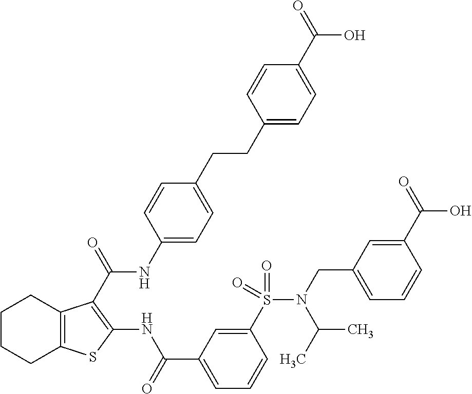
C1CCC2=C(C1)C(C(=O)NC1=CC=C(CCC3=CC=C(C(=O)O)C=C3)C=C1)=C(NC(C1=CC=CC(S(=O)(=O)N(CC3=CC=CC(C(=O)O)=C3)C(C)C)=C1)=O)S2
